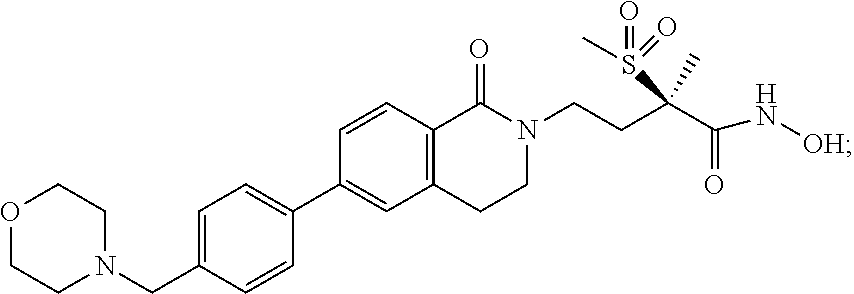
C12=C(CCN(CCC(C(=O)N[OH])(C)S(C)(=O)=O)C1=O)C=C(C1=CC=C(CN3CCOCC3)C=C1)C=C2
